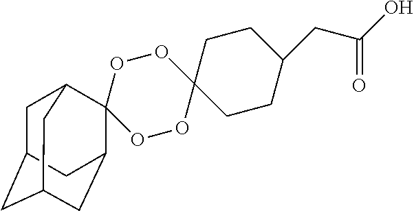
O1OC2(OOC13C1CC4CC(CC3C4)C1)CCC(CC(O)=O)CC2
